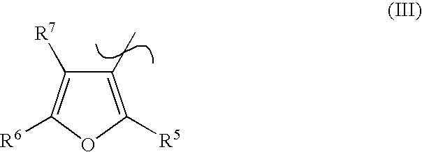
C1(C)=C([R5])OC([R6])=C1[R7]
